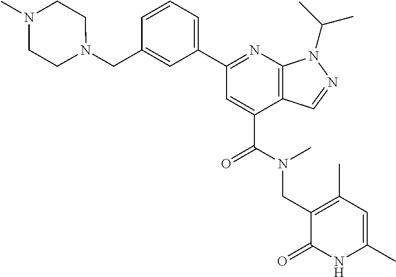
C12=C(N=C(C3=CC=CC(CN4CCN(C)CC4)=C3)C=C1C(=O)N(CC1=C(C)C=C(C)NC1=O)C)N(C(C)C)N=C2
